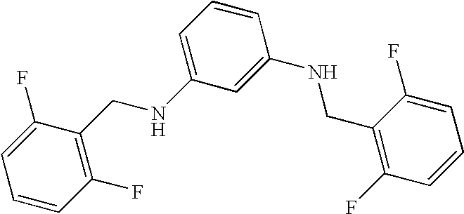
C1=CC(F)=C(CNC2=CC=CC(NCC3=C(F)C=CC=C3F)=C2)C(F)=C1
